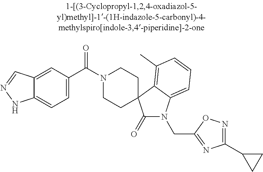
N1(C(C2=CC=C3C(=C2)C=NN3)=O)CCC2(CC1)C(=O)N(CC1=NC(C3CC3)=NO1)C1=CC=CC(C)=C12
